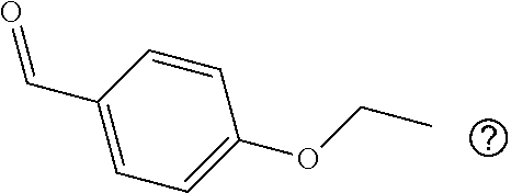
C1=C(C=O)C=CC(OCC)=C1
